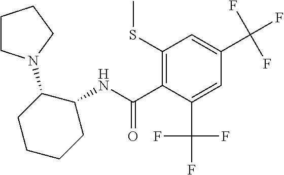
C1(SC)=C(C(NC2C(N3CCCC3)CCCC2)=O)C(C(F)(F)F)=CC(C(F)(F)F)=C1
